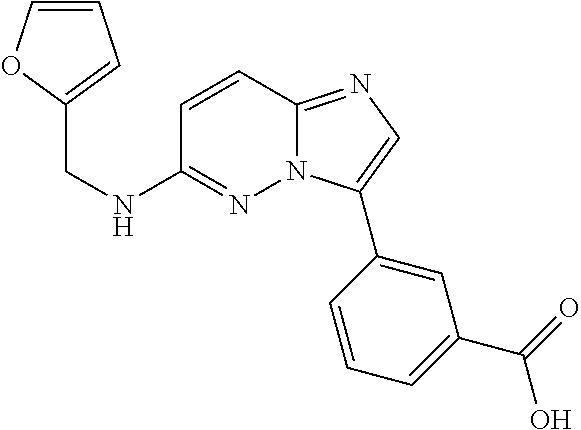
C1(CNC2=NN3C(=NC=C3C3=CC(C(=O)O)=CC=C3)C=C2)=CC=CO1
